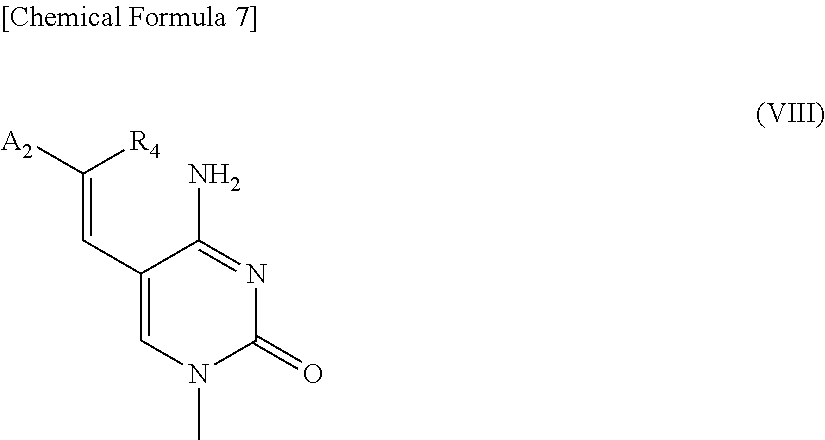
C1(C=C([A2])[R4])=CN(C)C(=O)N=C1N
